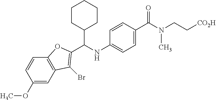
C1(OC)=CC2=C(C=C1)OC(C(NC1=CC=C(C(N(CC[CO2H])C)=O)C=C1)C1CCCCC1)=C2Br
